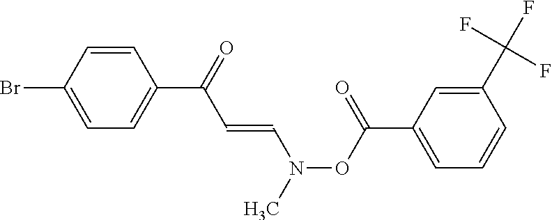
C1(Br)=CC=C(C(=O)C=CN(OC(C2=CC=CC(C(F)(F)F)=C2)=O)C)C=C1
